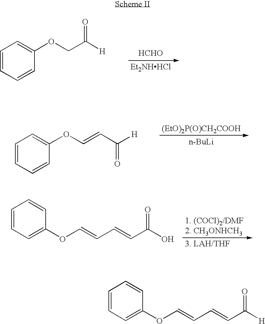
C1=CC=CC(OCC([H])=O)=C1.[HCHO].[Et2NHHCl].C1=CC=CC(OC=CC([H])=O)=C1.[(EtO)2P(O)CH2COOH].[n-BuLi].C1=CC=C(OC=CC=CC(O)=O)C=C1.C1=CC=C(OC=CC=CC([H])=O)C=C1
